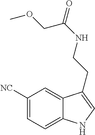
C1([NC])=CC=C2C(=C1)C(CCNC(=O)COC)=CN2
